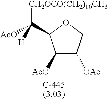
C1([AcO])C([OAc])COC1C([H])([CH2OCO(CH2)10CH3])[AcO]
